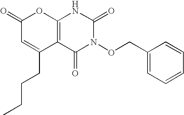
C12=C(C(=O)N(OCC3=CC=CC=C3)C(=O)N1)C(CCCC)=CC(=O)O2
